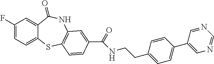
C1(F)=CC=C2C(=C1)C(=O)NC1=C(S2)C=CC(C(=O)NCCC2=CC=C(C3=CN=CN=C3)C=C2)=C1
